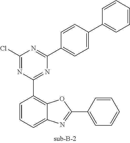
C1(Cl)=NC(C2=C3C(=CC=C2)N=C(C2=CC=CC=C2)O3)=NC(C2=CC=C(C3=CC=CC=C3)C=C2)=N1
